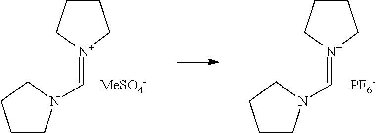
C1CCCN1C=[N+]1CCCC1.[PF6-].C1CCCN1C=[N+]1CCCC1.[MeSO4-]
